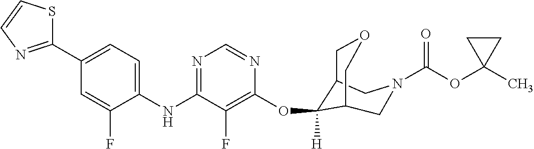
C1(NC2=NC=NC(OC3([H])C4COCC3CN(C(OC3(C)CC3)=O)C4)=C2F)=CC=C(C2=NC=CS2)C=C1F
